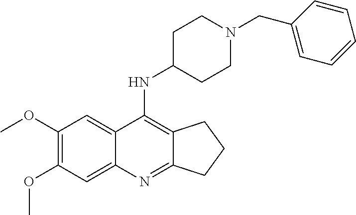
C1(OC)=C(OC)C=C2C(=C1)C(NC1CCN(CC3=CC=CC=C3)CC1)=C1C(=N2)CCC1
